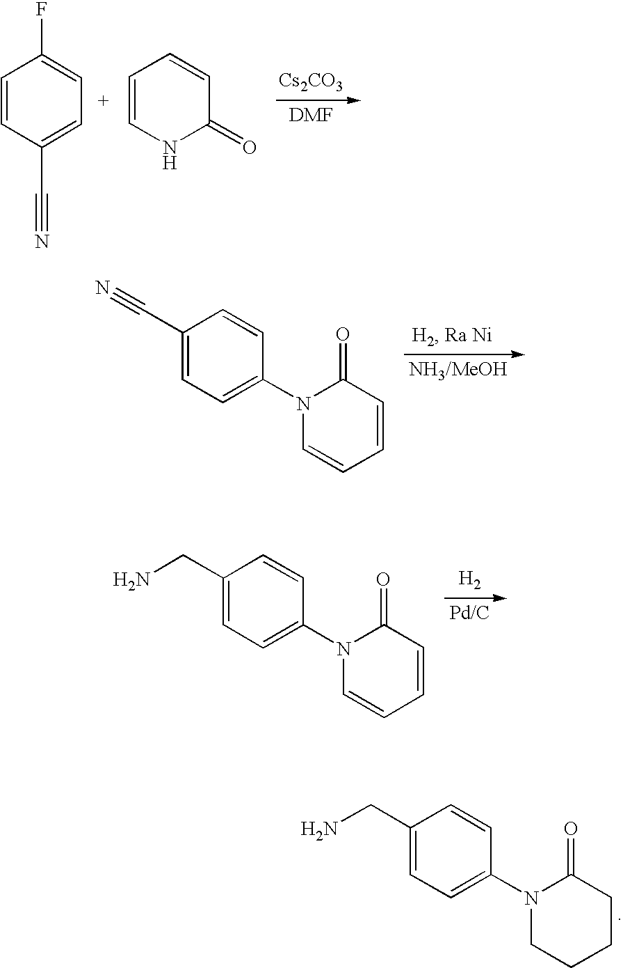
C1=CC(C#N)=CC=C1F.C1=CNC(=O)C=C1.[Cs2CO3].C1(C#N)=CC=C(N2C=CC=CC2=O)C=C1.C1(CN)=CC=C(N2C=CC=CC2=O)C=C1.[H2].C1(CN)=CC=C(N2CCCCC2=O)C=C1
